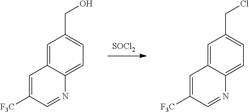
[SOCl2].C1=C2C(=CC=C1CCl)N=CC([F3C])=C2.C1=C2C(=CC=C1CO)N=CC([F3C])=C2
